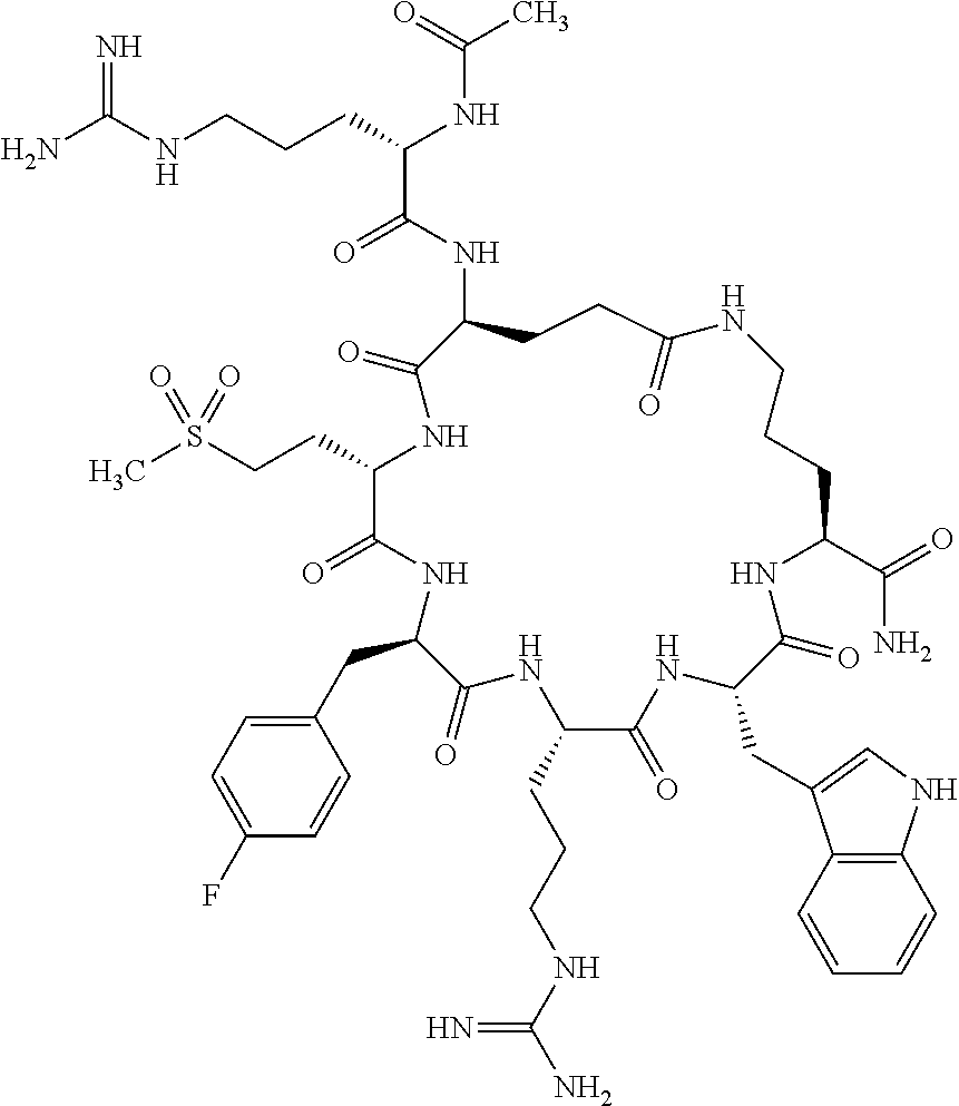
NC(NCCCC(NC(C)=O)C(=O)NC1CCC(=O)NCCCC(C(=O)N)NC(=O)C(CC2=CNC3=C2C=CC=C3)NC(=O)C(CCCNC(N)=N)NC(=O)C(CC2=CC=C(F)C=C2)NC(=O)C(CCS(=O)(C)=O)NC1=O)=N
